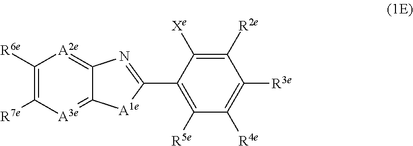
C1([R6e])=C([R7e])[A3e]=C2C(=[A2e]1)N=C(C1=C([R5e])C([R4e])=C([R3e])C([R2e])=C1[Xe])[A1e]2
